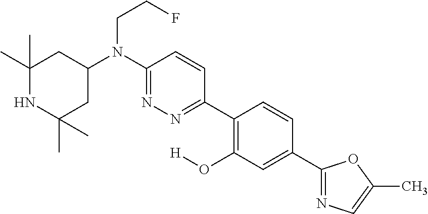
C1(C)(C)NC(C)(C)CC(N(C2=NN=C(C3=C(O[H])C=C(C4=NC=C(C)O4)C=C3)C=C2)CCF)C1
